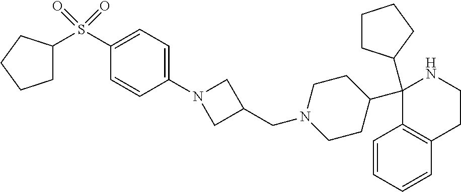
C1(C2CCCC2)(C2CCN(CC3CN(C4=CC=C(S(=O)(=O)C5CCCC5)C=C4)C3)CC2)C2=C(CCN1)C=CC=C2
